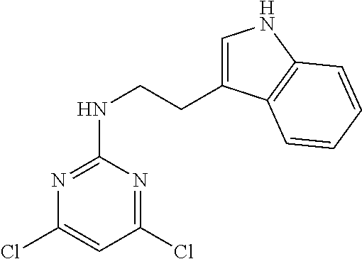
ClC1=CC(Cl)=NC(NCCC2=CNC3=C2C=CC=C3)=N1
